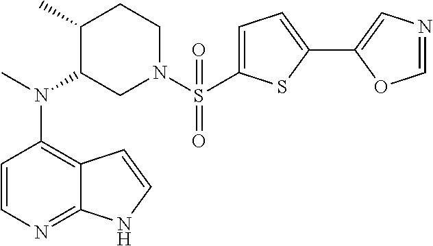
C12=C(N(C)C3CN(S(=O)(=O)C4=CC=C(C5=CN=CO5)S4)CCC3C)C=CN=C1NC=C2
